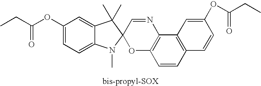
C1(OC(CC)=O)=CC=C2C(=C1)C(C)(C)C1(N2C)OC2=C(N=C1)C1=C(C=C2)C=CC(OC(CC)=O)=C1
